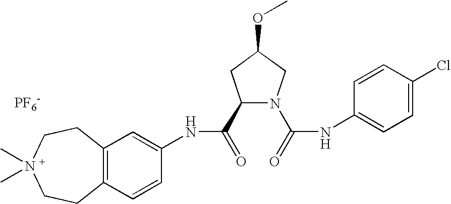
C12=C(C=CC(NC(=O)C3N(C(=O)NC4=CC=C(Cl)C=C4)CC(OC)C3)=C1)CCN(C)(C)CC2.[PF6-]
